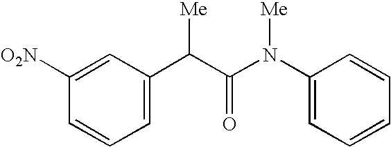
C1([O2N])=CC(C(C(N(C2=CC=CC=C2)[Me])=O)[Me])=CC=C1
